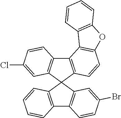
C12=C(C3(C4=C1C=CC(Cl)=C4)C1=C(C4=C3C=C(Br)C=C4)C=CC=C1)C=CC1=C2C2=C(O1)C=CC=C2
